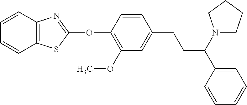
C1(OC2=NC3=C(S2)C=CC=C3)=C(OC)C=C(CCC(C2=CC=CC=C2)N2CCCC2)C=C1
